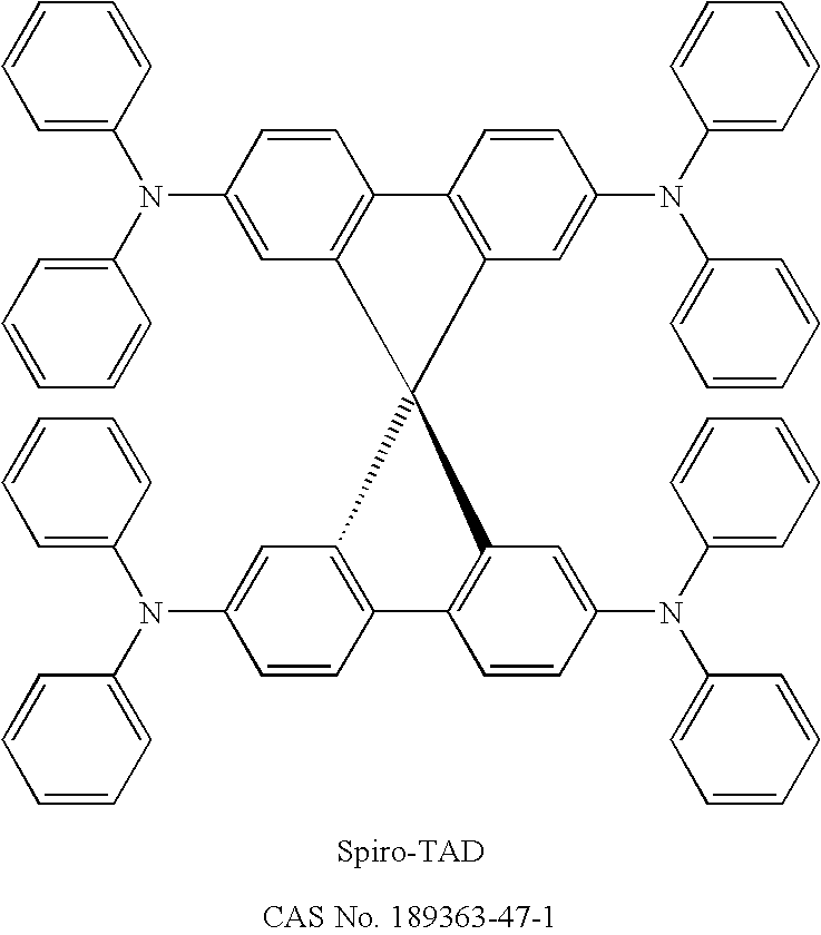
C1(N(C2=CC=CC=C2)C2=CC=CC=C2)=CC2=C(C=C1)C1=C(C=C(N(C3=CC=CC=C3)C3=CC=CC=C3)C=C1)C21C2=C(C=CC(N(C3=CC=CC=C3)C3=CC=CC=C3)=C2)C2=C1C=C(N(C1=CC=CC=C1)C1=CC=CC=C1)C=C2
